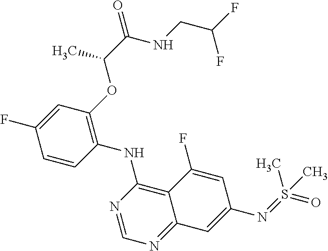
C1=CC(NC2=C3C(=NC=N2)C=C(N=S(=O)(C)C)C=C3F)=C(OC(C(NCC(F)F)=O)C)C=C1F
